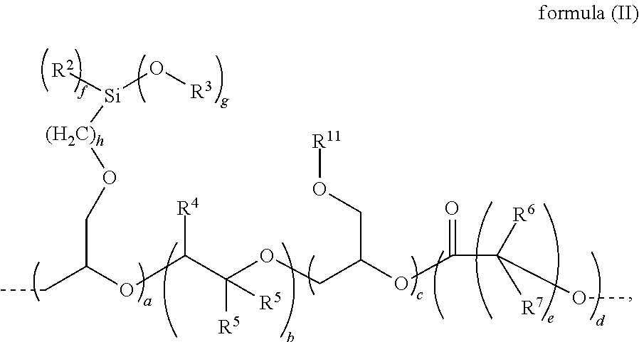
[R2][Si](O[R3])[(H2C)h]OCC(CC)OC(C(OCC(OC(=O)C([R6])([R7])OC)CO[R11])([R5])[R5])[R4]
